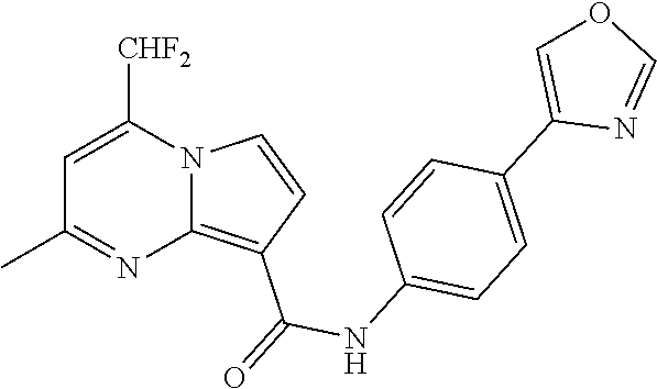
C1=C([CHF2])N2C(=C(C(=O)NC3=CC=C(C4=COC=N4)C=C3)C=C2)N=C1C
